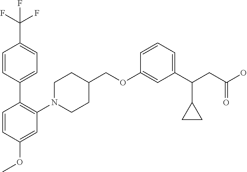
C1(OCC2CCN(C3=C(C4=CC=C(C(F)(F)F)C=C4)C=CC(OC)=C3)CC2)=CC(C(CC(O)=O)C2CC2)=CC=C1
